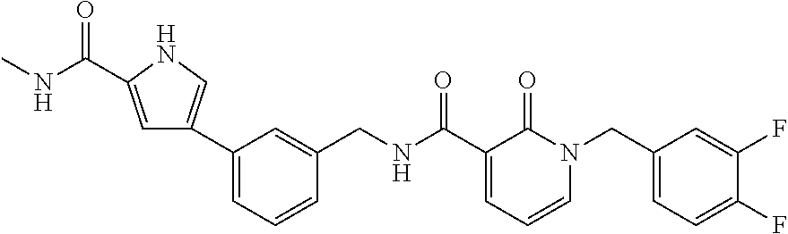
C1(C2=CNC(C(NC)=O)=C2)=CC=CC(CNC(C2=CC=CN(CC3=CC=C(F)C(F)=C3)C2=O)=O)=C1
